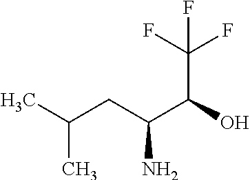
C(C(N)C(O)C(F)(F)F)C(C)C
